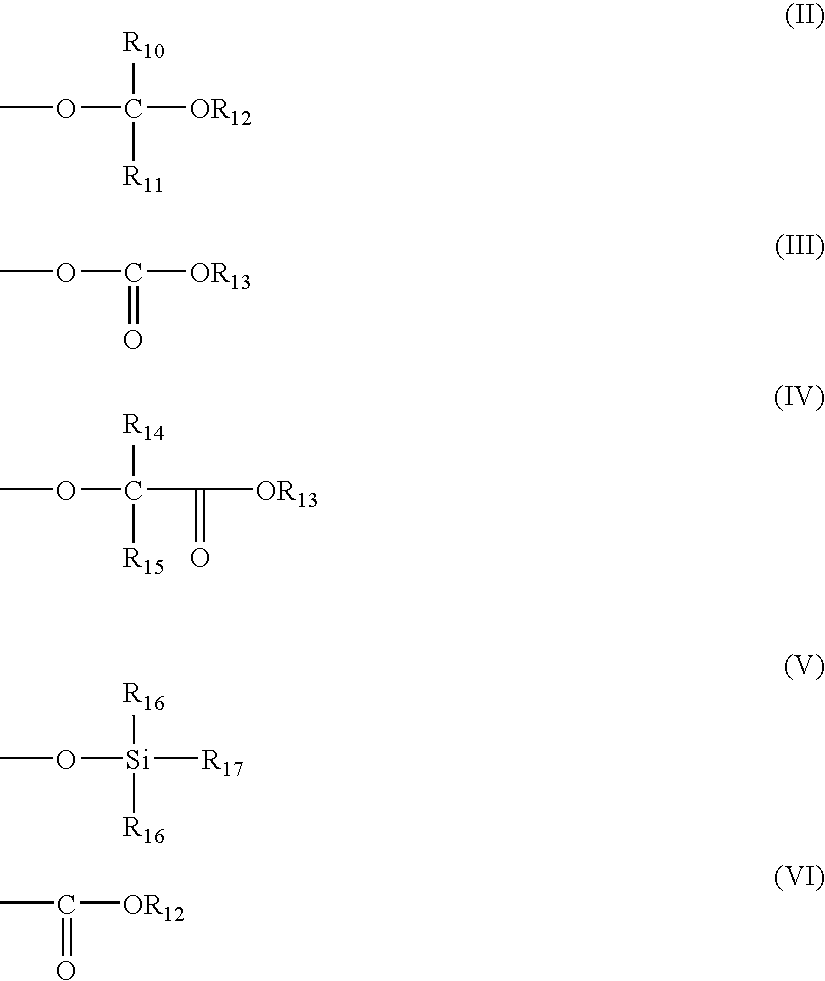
[R10]C([R11])(OC)[OR12].C(=O)(OC)[OR13].C(=O)(C(OC)([R14])[R15])[OR13].CO[Si]([R17])([R16])[R16].CC(=O)[OR12]
